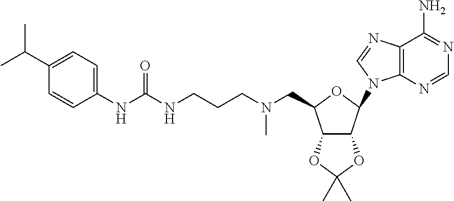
C1(C(C)C)=CC=C(NC(NCCCN(CC2C3C(OC(C)(C)O3)C(N3C4=C(C(N)=NC=N4)N=C3)O2)C)=O)C=C1
